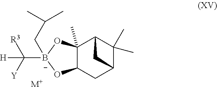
[H]C([B-]1(CC(C)C)OC2C(C)(O1)C1C(C)(C)C(C2)C1)([R3])[Y].[M+]
